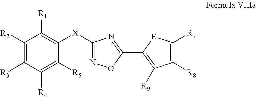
C1([X]C2=C([R1])C([R2])=C([R3])C([R4])=C2[R5])=NOC(C2=C([R9])C([R8])=C([R7])[E]2)=N1
